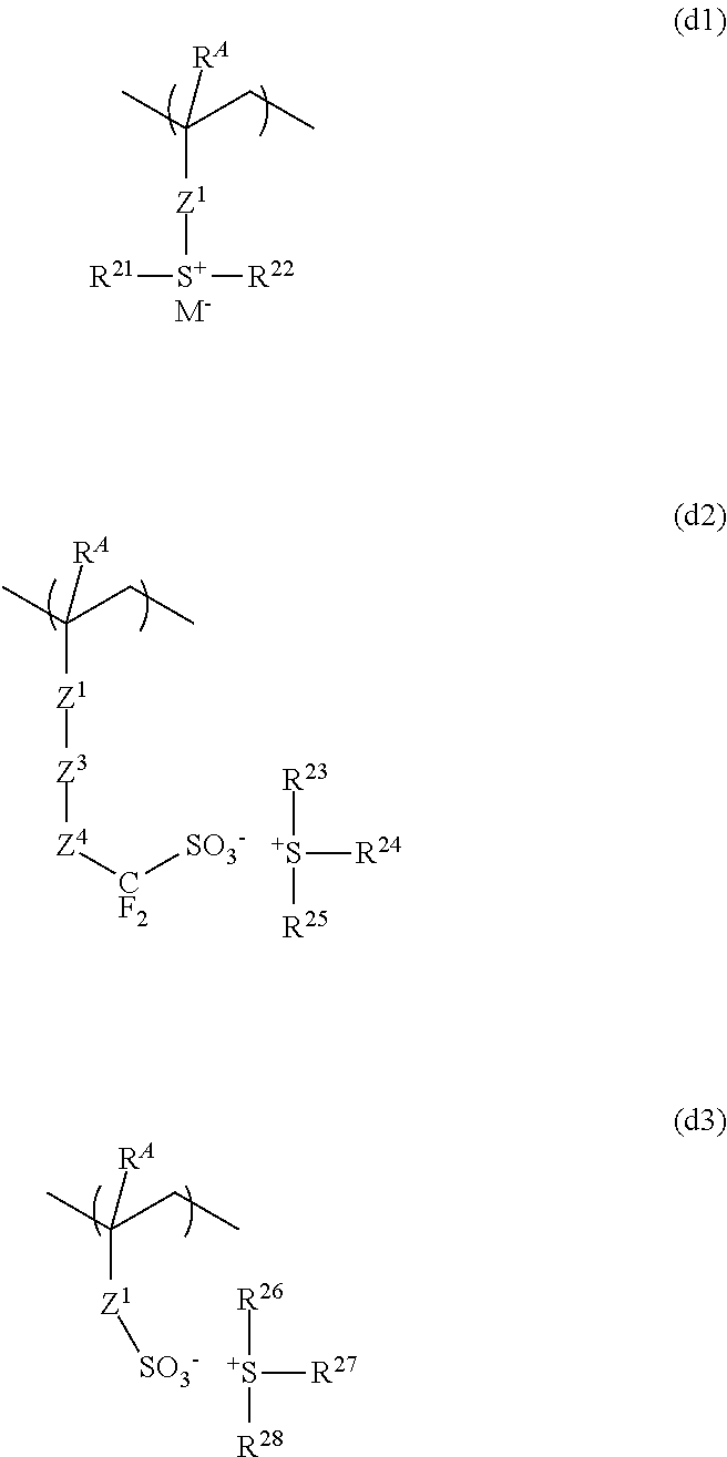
C([Z1][S+]([R21])[R22])([RA])(CC)C.[M-].C([Z1][SO3-])([RA])(CC)C.[R26][S+]([R28])[R27].C([Z1][Z3][Z4][CF2][SO3-])([RA])(CC)C.[R23][S+]([R25])[R24]
